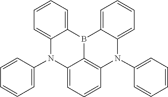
C12=CC=CC3=C1B(C1=CC=CC=C1N2C1=CC=CC=C1)C1=CC=CC=C1N3C1=CC=CC=C1
